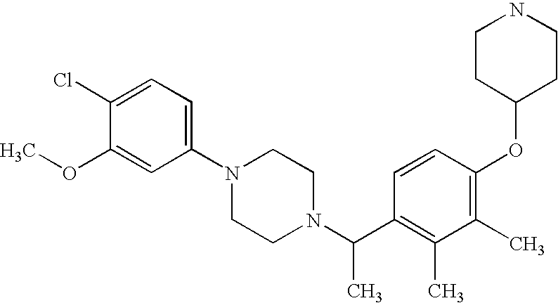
C1(N2CCN(C(C3=C(C)C(C)=C(OC4CCNCC4)C=C3)C)CC2)=CC=C(Cl)C(OC)=C1
